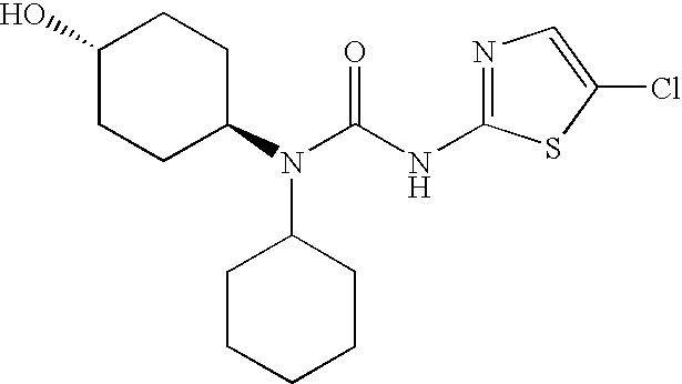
N1=C(NC(N(C2CCC(O)CC2)C2CCCCC2)=O)SC(Cl)=C1
